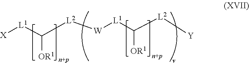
[X][L1]C([L2][W][L1]C([L2][Y])[OR1])[OR1]
